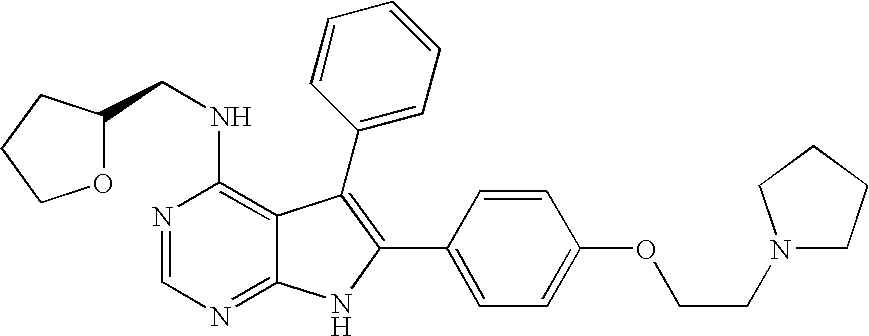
N1=CN=C2C(=C1NCC1OCCC1)C(C1=CC=CC=C1)=C(C1=CC=C(OCCN3CCCC3)C=C1)N2
